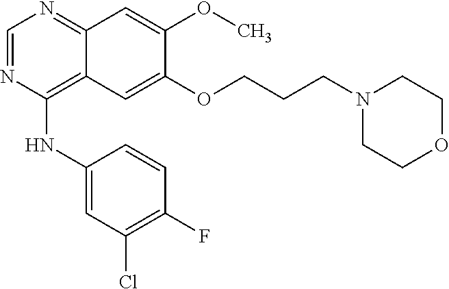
C1=NC(NC2=CC(Cl)=C(F)C=C2)=C2C(=N1)C=C(OC)C(OCCCN1CCOCC1)=C2
